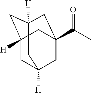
C1C2([H])CC3([H])CC(C(C)=O)(CC1([H])C3)C2
